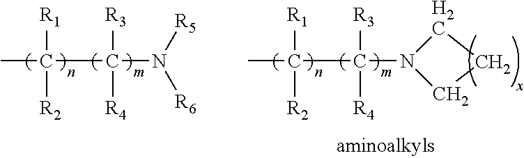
CC(C(N([R5])[R6])([R3])[R4])([R1])[R2].CC(C(N1CCC1)([R3])[R4])([R1])[R2]
